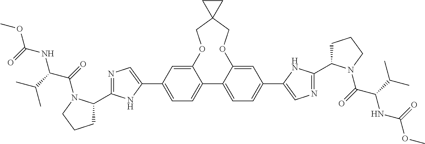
C12=CC(C3=CN=C(C4CCCN4C(=O)C(C(C)C)NC(OC)=O)N3)=CC=C1C1=CC=C(C3=CN=C(C4CCCN4C(=O)C(C(C)C)NC(OC)=O)N3)C=C1OCC1(CO2)CC1
